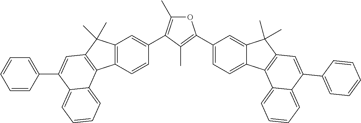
O1C(C)=C(C2=CC3=C(C=C2)C2=C(C3(C)C)C=C(C3=CC=CC=C3)C3=CC=CC=C23)C(C)=C1C1=CC=C2C(=C1)C(C)(C)C1=C2C2=CC=CC=C2C(C2=CC=CC=C2)=C1
